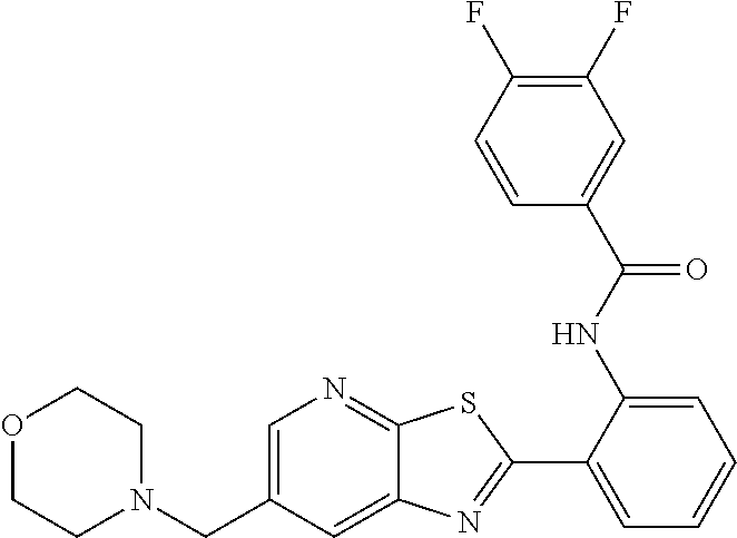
O1CCN(CC2=CN=C3C(=C2)N=C(C2=CC=CC=C2NC(C2=CC(F)=C(F)C=C2)=O)S3)CC1
